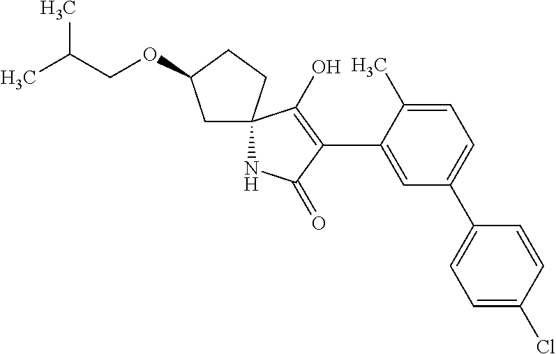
N1C(=O)C(C2=CC(C3=CC=C(Cl)C=C3)=CC=C2C)=C(O)C12CC(OCC(C)C)CC2
